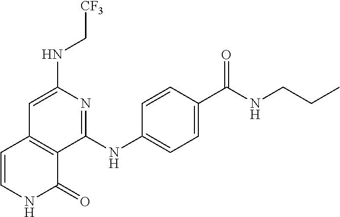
C1(NC[CF3])=CC2=C(C(NC3=CC=C(C(NCCC)=O)C=C3)=N1)C(=O)NC=C2
